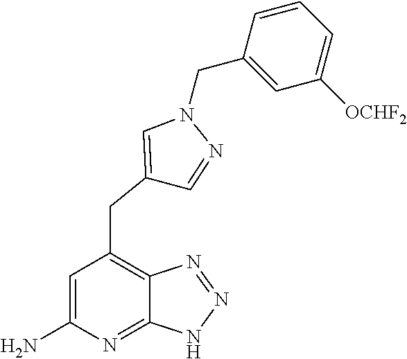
C1=C(N)N=C2C(=C1CC1=CN(CC3=CC([OCHF2])=CC=C3)N=C1)N=NN2
